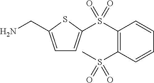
C1=C(CN)SC(S(C2=C(S(C)(=O)=O)C=CC=C2)(=O)=O)=C1
